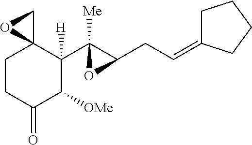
C1CC(=O)C([OMe])C(C2([Me])C(CC=C3CCCC3)O2)([H])C12CO2
